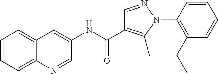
N(C(=O)C1=C(C)N(C2=C(CC)C=CC=C2)N=C1)C1=CC2=CC=CC=C2N=C1
